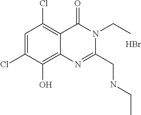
C1=C(Cl)C(O)=C2C(=C1Cl)C(=O)N(CC)C(CNCC)=N2.Br
